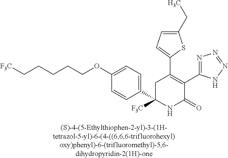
C1(C2=C(C3=NN=NN3)C(=O)NC(C3=CC=C(OCCCCC[F3C])C=C3)([F3C])C2)=CC=C(CC)S1
